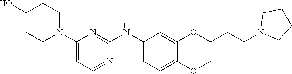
C1(N2CCC(O)CC2)=CC=NC(NC2=CC=C(OC)C(OCCCN3CCCC3)=C2)=N1
